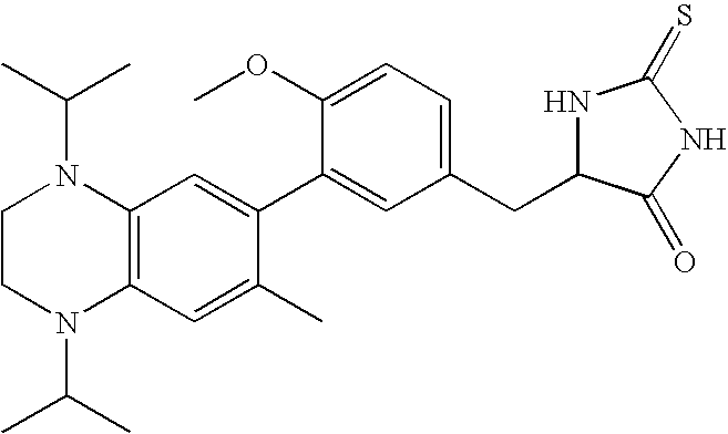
C1CN(C(C)C)C2=C(N1C(C)C)C=C(C1=CC(CC3NC(=S)NC3=O)=CC=C1OC)C(C)=C2
